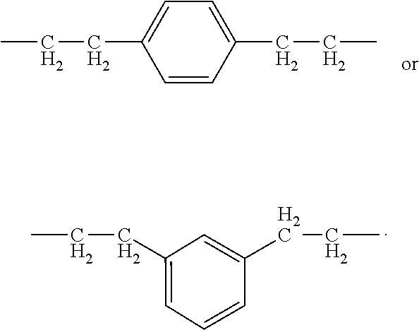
C1=CC(CCC)=CC=C1CCC.C1=C(CCC)C=C(CCC)C=C1
